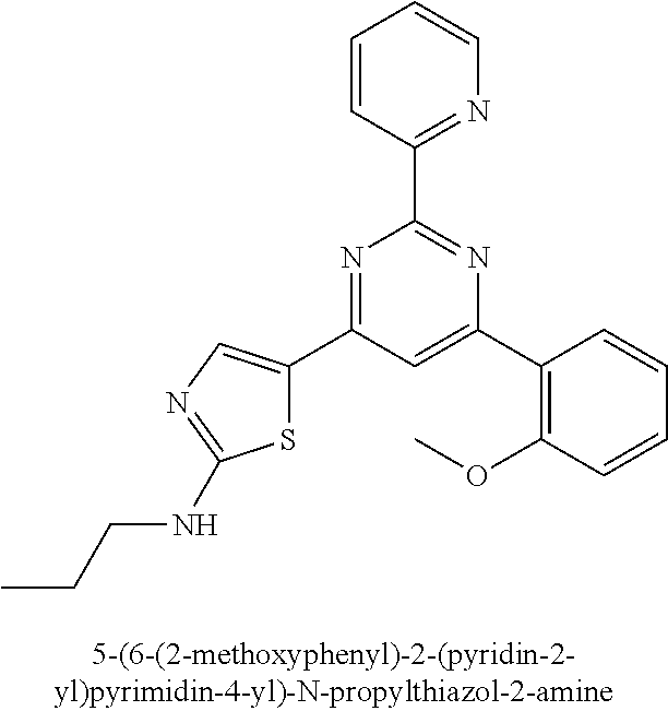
C1(C2=CC(C3=CN=C(NCCC)S3)=NC(C3=NC=CC=C3)=N2)=C(OC)C=CC=C1
